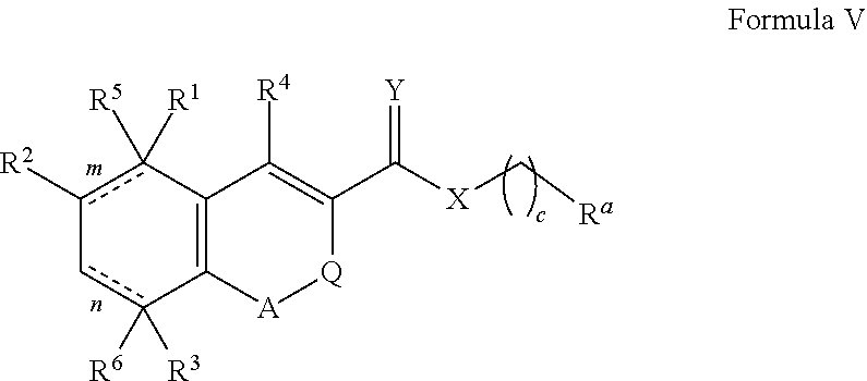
c1([R1])([R5])c([R2])-cc([R6])([R3])C2=C1C([R4])=C(C(=[Y])[X]C[Ra])[Q][A]2
